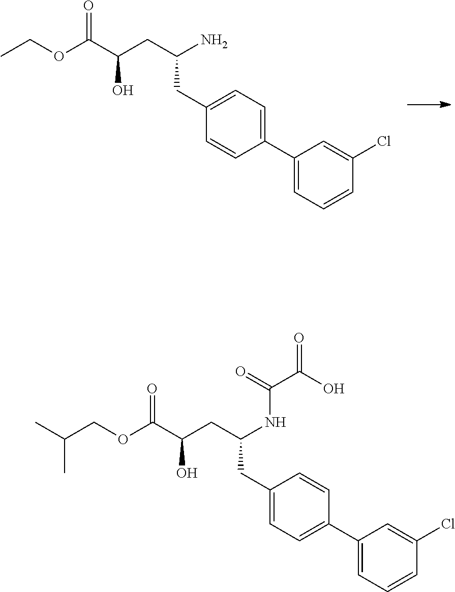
C1=C(C2=CC=CC(Cl)=C2)C=CC(CC(CC(C(OCC)=O)O)N)=C1.OC(C(=O)NC(CC1=CC=C(C2=CC=CC(Cl)=C2)C=C1)CC(C(OCC(C)C)=O)O)=O
